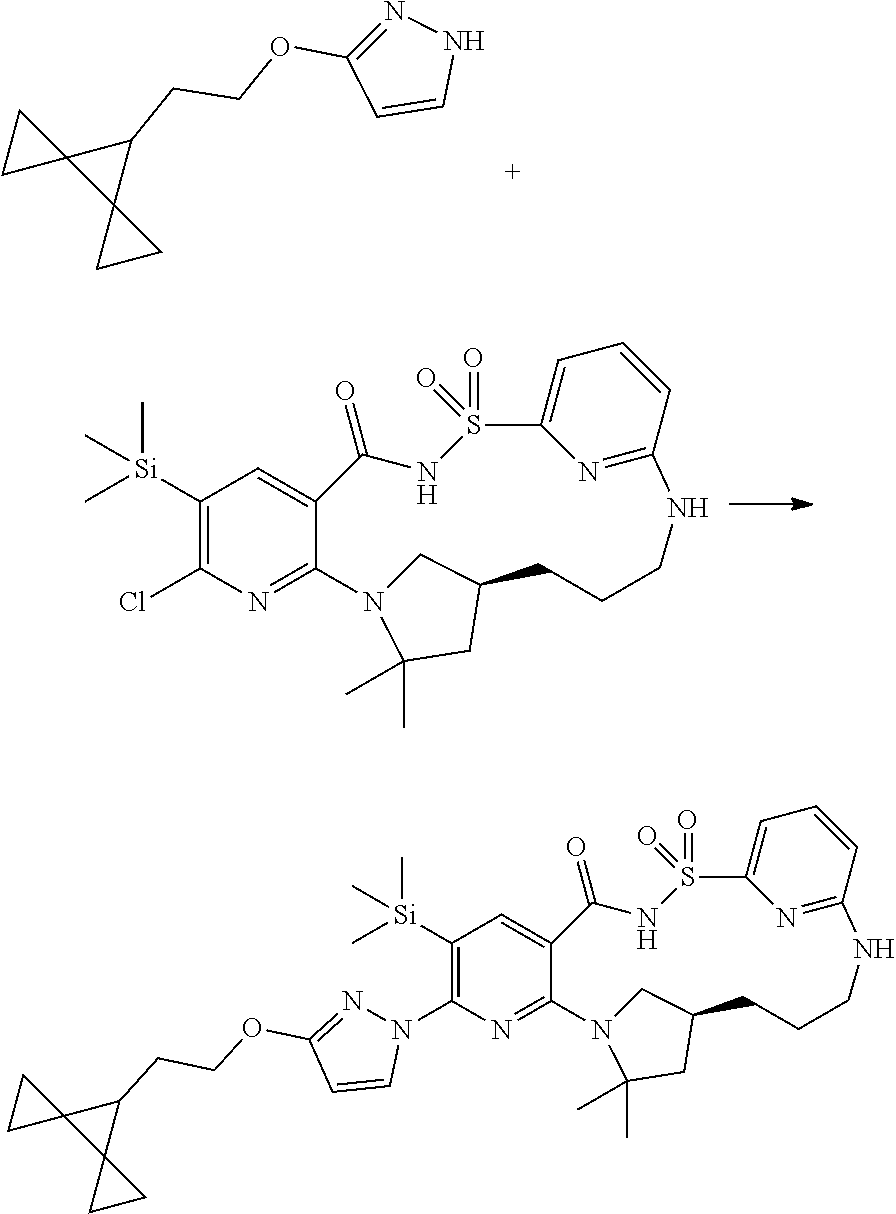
N1=C(OCCC2C3(C24CC4)CC3)C=CN1.C1([Si](C)(C)C)=C(Cl)N=C2C(=C1)C(=O)NS(=O)(=O)C1=CC=CC(=N1)NCCCC1CN2C(C)(C)C1.C1([Si](C)(C)C)=C(N2N=C(OCCC3C4(C35CC5)CC4)C=C2)N=C2C(=C1)C(=O)NS(=O)(=O)C1=CC=CC(=N1)NCCCC1CN2C(C)(C)C1
